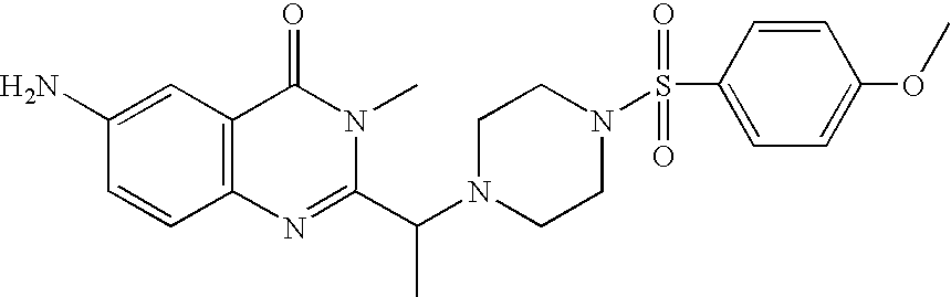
C1(N)=CC2=C(C=C1)N=C(C(N1CCN(S(C3=CC=C(OC)C=C3)(=O)=O)CC1)C)N(C)C2=O
